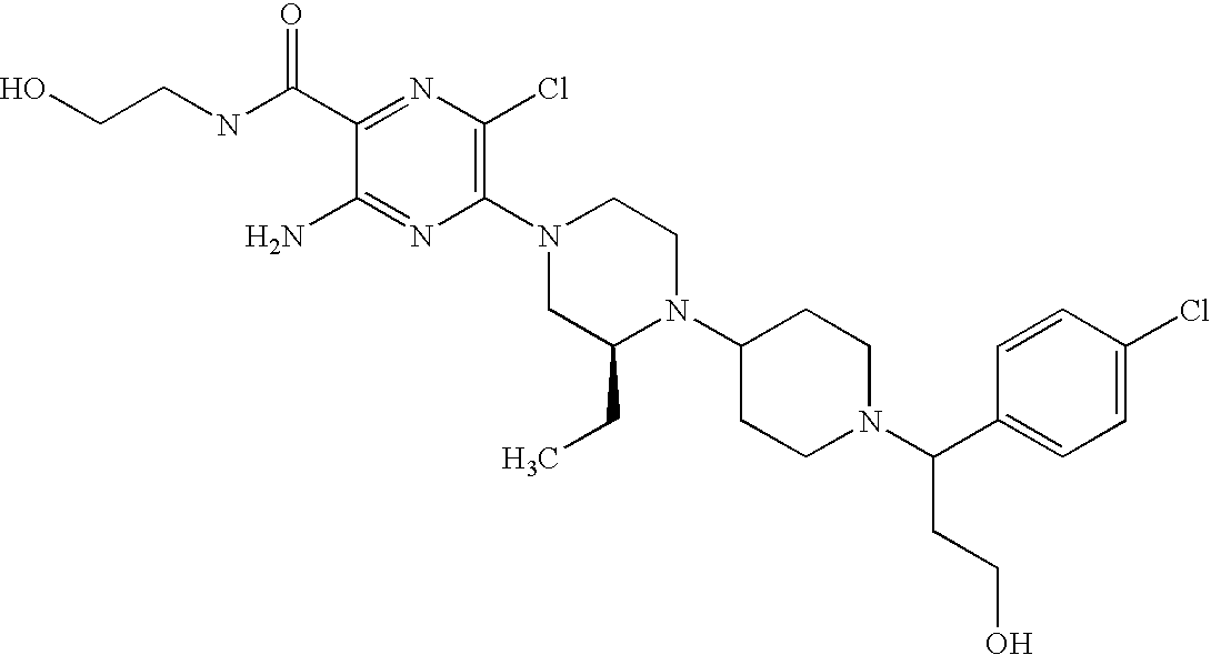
C1(C(NCCO)=O)=NC(Cl)=C(N2CC(CC)N(C3CCN(C(C4=CC=C(Cl)C=C4)CCO)CC3)CC2)N=C1N
